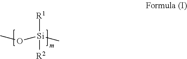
O([Si](C)([R1])[R2])C
